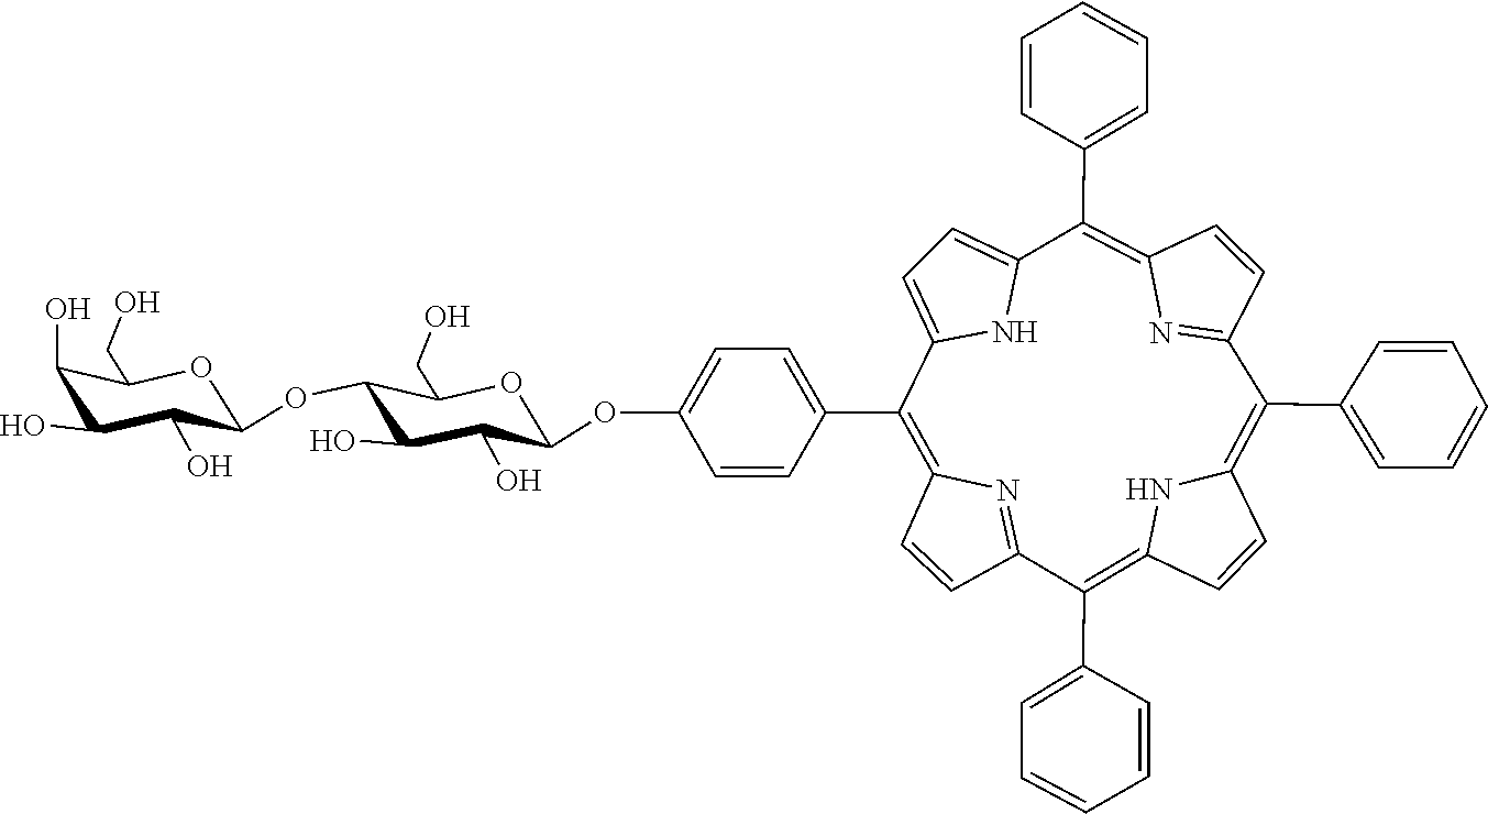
C1(O)C(O)C(OC2C(O)C(O)C(OC3=CC=C(C4=C5C=CC(=N5)C(C5=CC=CC=C5)=C5C=CC(=C(C6=CC=CC=C6)C6=NC(=C(C7=CC=CC=C7)C7=CC=C4N7)C=C6)N5)C=C3)OC2CO)OC(CO)C1O
